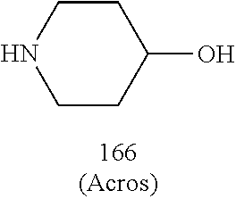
OC1CCNCC1
